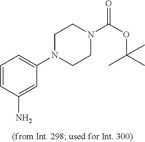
C1=CC(N)=CC(N2CCN(C(OC(C)(C)C)=O)CC2)=C1
